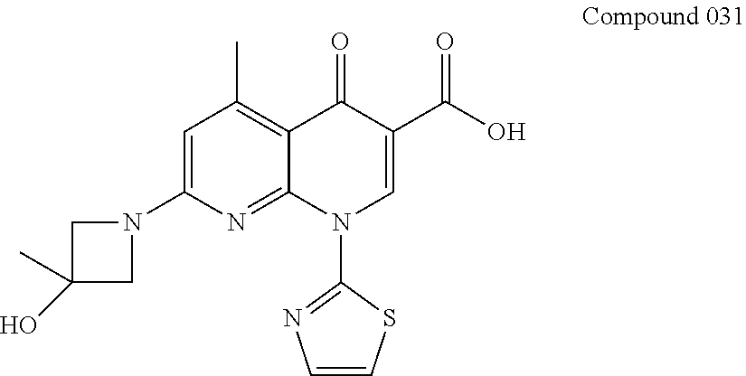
C12=C(C)C=C(N3CC(O)(C)C3)N=C1N(C1=NC=CS1)C=C(C(=O)O)C2=O
